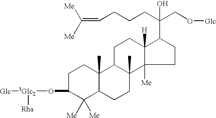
C1C(O[3Glc2]([Rha])[Glc])C([Me])([Me])C2C(C)(C1)C1C(C)(CC2)C2([Me])C([H])(CC1)C(C(CCCC=C([Me])[Me])(CO[Glc])O)CC2
